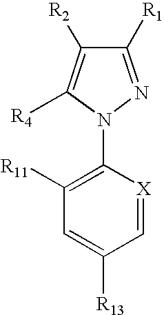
C1([R1])=NN(C2=C([R11])C=C([R13])C=[X]2)C([R4])=C1[R2]
